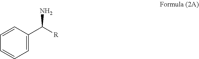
C1=CC=C(C([R])N)C=C1
